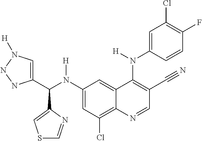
C1(N(C(C2=CN([H])NN2)C2=CSC=N2)[H])=CC(Cl)=C2C(=C1)C(N(C1=CC(Cl)=C(F)C=C1)[H])=C(C#N)C=N2
